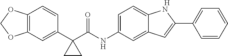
C12=C(C=C(C3(C(NC4=CC=C5C(=C4)C=C(C4=CC=CC=C4)N5)=O)CC3)C=C1)OCO2.[H]
